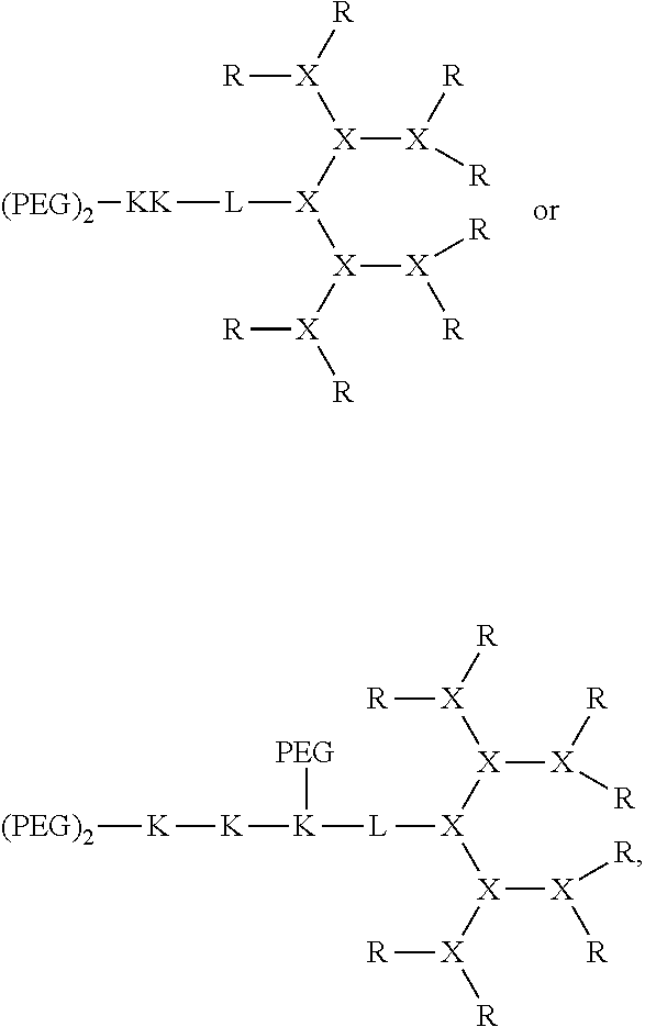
[KK]([L][X]([X]([X]([R])[R])[X]([R])[R])[X]([X]([R])[R])[X]([R])[R])[(PEG)2].[K]([L][X]([X]([X]([R])[R])[X]([R])[R])[X]([X]([R])[R])[X]([R])[R])([K][K][(PEG)2])[PEG]
